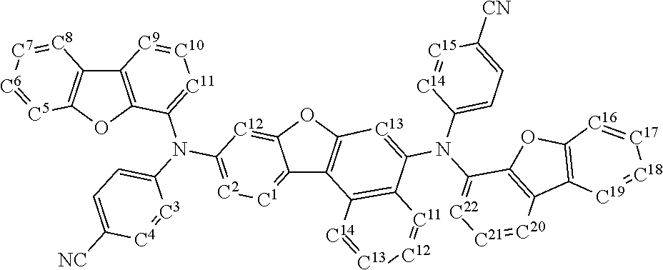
C12=C(OC3=C1[C8]=[C7][C6]=[C5]3)C(N(C1=CC=C([NC])[C4]=[C3]1)C1=[C2][C1]=C3C4=C(OC3=[C12]1)[C13]=C(N(C1=[C22][C21]=[C20]C3=C1OC1=C3[C19]=[C18][C17]=[C16]1)C1=CC=C([CN])[C15]=[C14]1)C1=C4[C14]=[C13][C12]=[C11]1)=[C11][C10]=[C9]2
